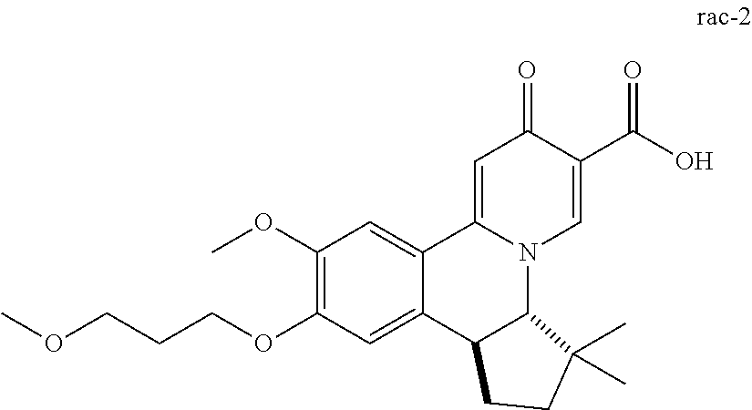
C1(OC)=C(OCCCOC)C=C2C(=C1)C1=CC(=O)C(C(O)=O)=CN1C1C2CCC1(C)C
